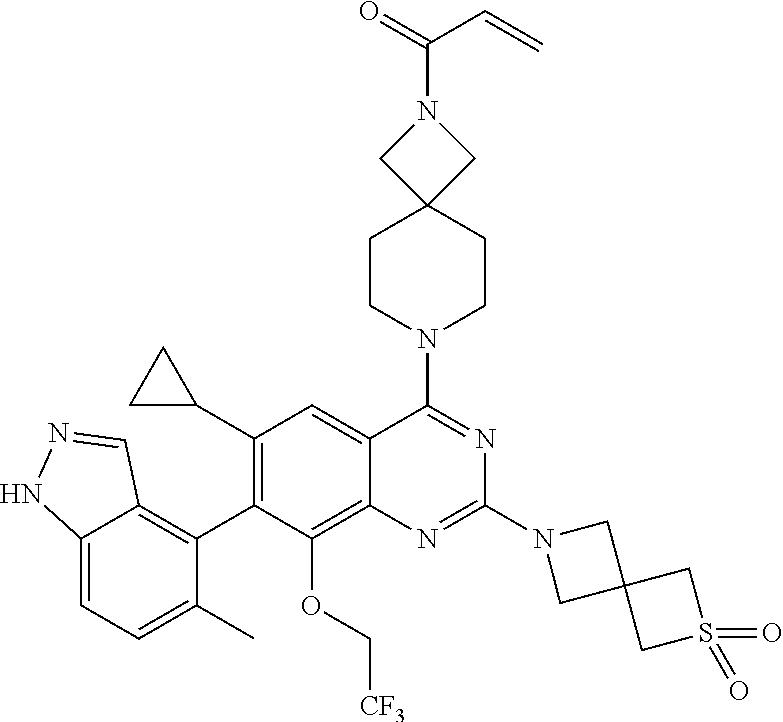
C12=CC=C(C)C(C3=C(C4CC4)C=C4C(=C3OC[CF3])N=C(N3CC5(C3)CS(=O)(=O)C5)N=C4N3CCC4(CC3)CN(C(C=C)=O)C4)=C1C=NN2
